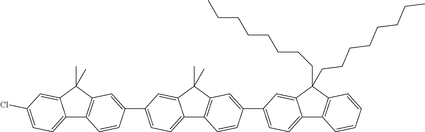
C12=CC=C(C3=CC4=C(C5=CC=C(C6=CC7=C(C8=CC=C(Cl)C=C8C7(C)C)C=C6)C=C5C4(C)C)C=C3)C=C1C(CCCCCCCC)(CCCCCCCC)C1=C2C=CC=C1
